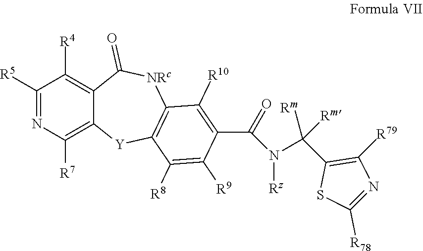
C12=C([R4])C([R5])=NC([R7])=C1[Y]C1=C([NRc]C2=O)C([R10])=C(C(=O)N([Rz])C(C2=C([R79])N=C([R78])S2)([Rm])[Rm])C([R9])=C1[R8]
